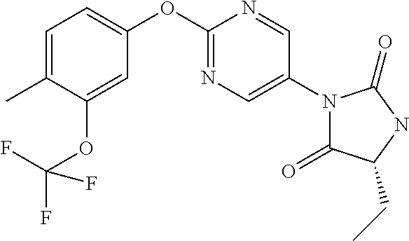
C1(C)=CC=C(OC2=NC=C(N3C(=O)C(CC)NC3=O)C=N2)C=C1OC(F)(F)F
